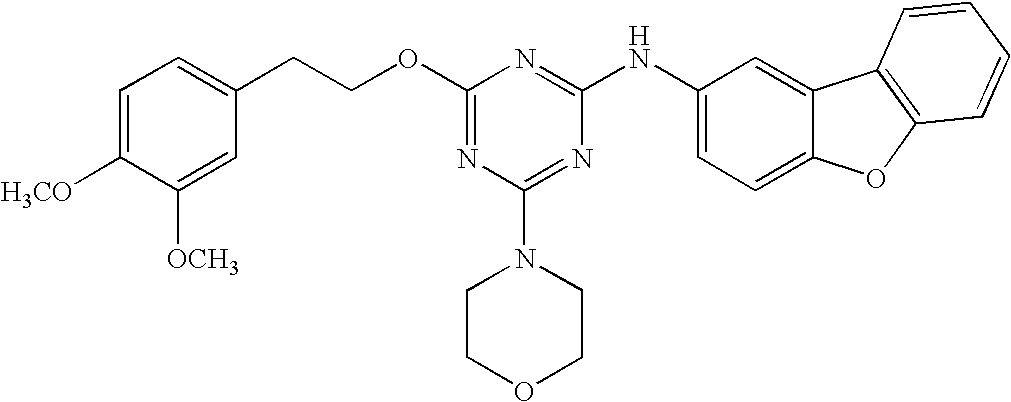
C1=C([H3CO])C([OCH3])=CC(CCOC2=NC(N3CCOCC3)=NC(NC3=CC=C4C(=C3)C3=C(O4)C=CC=C3)=N2)=C1
